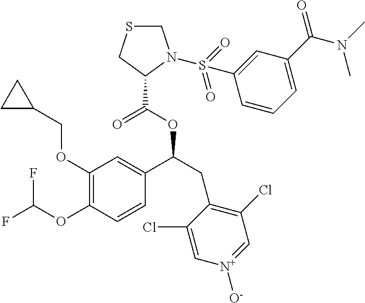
C1(OCC2CC2)=C(OC(F)F)C=CC(C(CC2=C(Cl)C=[N+]([O-])C=C2Cl)OC(C2N(S(=O)(=O)C3=CC(C(=O)N(C)C)=CC=C3)CSC2)=O)=C1
